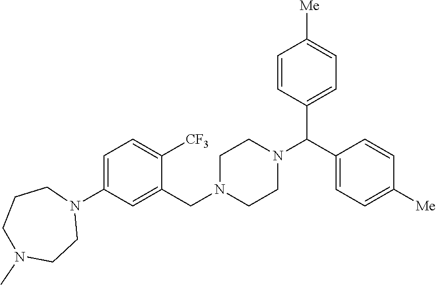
C1=C(N2CCCN(C)CC2)C=C(CN2CCN(C(C3=CC=C([Me])C=C3)C3=CC=C([Me])C=C3)CC2)C([CF3])=C1
